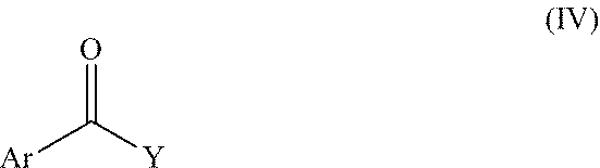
[Ar]C([Y])=O
